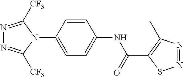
N1(C2=CC=C(NC(C3=C(C)N=NS3)=O)C=C2)C([CF3])=NN=C1[CF3]
